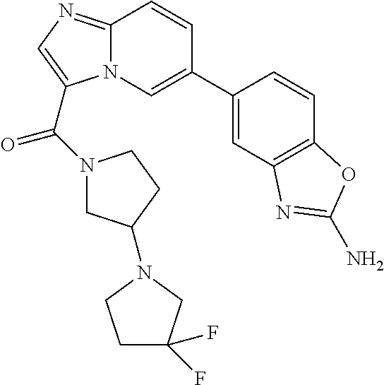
C1(C2=CN3C(=NC=C3C(=O)N3CC(N4CC(F)(F)CC4)CC3)C=C2)=CC2=C(C=C1)OC(N)=N2
